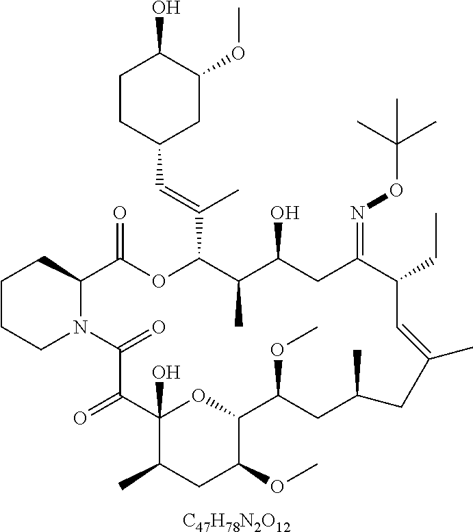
[C47H78N2O12].C1CCN2C(C1)C(=O)OC(C(=CC1CC(OC)C(O)CC1)C)C(C)C(O)CC(=NOC(C)(C)C)C(CC)C=C(C)CC(C)CC(OC)C1OC(O)(C(=O)C2=O)C(C)CC1OC
